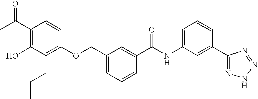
C1(C(C)=O)=C(O)C(CCC)=C(OCC2=CC=CC(C(NC3=CC=CC(C4=NNN=N4)=C3)=O)=C2)C=C1
